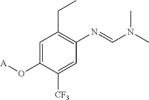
C1=C(O[A])C([CF3])=CC(N=CN(C)C)=C1CC
